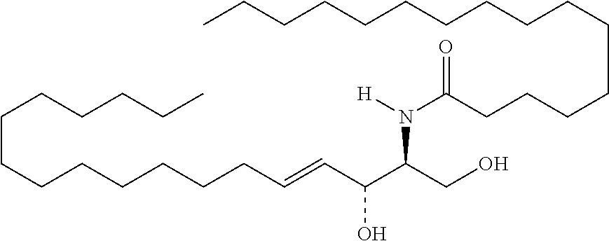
N(C(CO)C(C=CCCCCCCCCCCCCC)O)([H])C(CCCCCCCCCCCCCCC)=O
